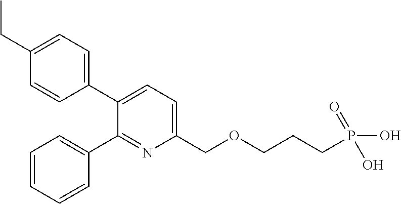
C1=C(CC)C=CC(C2=CC=C(COCCCP(=O)(O)O)N=C2C2=CC=CC=C2)=C1
